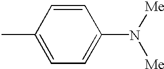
C1=C(C)C=CC(N([Me])[Me])=C1
